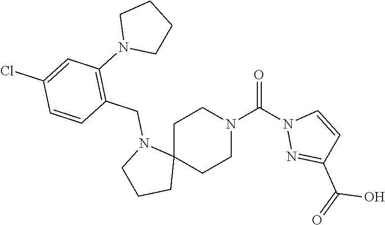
C1C2(CCN(C(N3N=C(C(=O)O)C=C3)=O)C1)N(CC1=C(N3CCCC3)C=C(Cl)C=C1)CCC2
